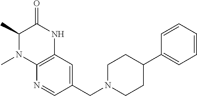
C1=CC=CC=C1C1CCN(CC2=CC3=C(N=C2)N(C)C(C)C(=O)N3)CC1
